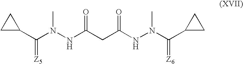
C1C(C(N(NC(CC(NN(C(C2CC2)=[Z6])C)=O)=O)C)=[Z5])C1
